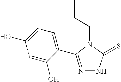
C(CC)N1C(=S)NN=C1C1=CC=C(O)C=C1O
